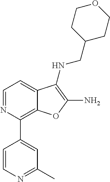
C1(C2=CC(C)=NC=C2)=C2C(=CC=N1)C(NCC1CCOCC1)=C(N)O2
